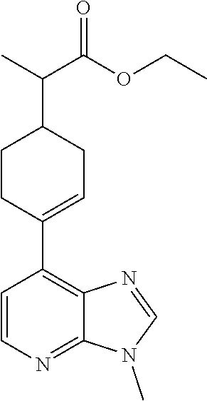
C1CC(C2=C3C(=NC=C2)N(C)C=N3)=CCC1C(C)C(OCC)=O
